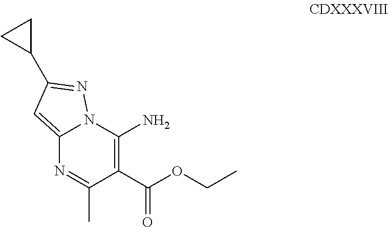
C12=CC(C3CC3)=NN1C(N)=C(C(OCC)=O)C(C)=N2
